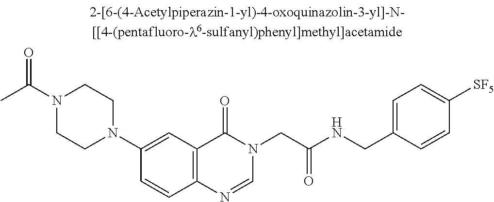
N1(C(C)=O)CCN(C2=CC3=C(C=C2)N=CN(CC(NCC2=CC=C([SF5])C=C2)=O)C3=O)CC1
